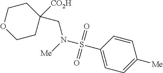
C1([CO2H])(CN(S(C2=CC=C([Me])C=C2)(=O)=O)[Me])CCOCC1
